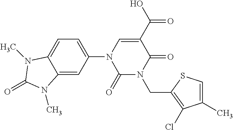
C1(=O)N(CC2=C(Cl)C(C)=CS2)C(=O)C(C(O)=O)=CN1C1=CC=C2C(=C1)N(C)C(=O)N2C
